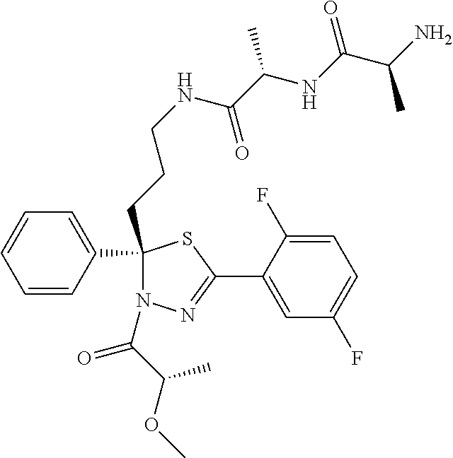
C1(CCCNC(C(NC(C(N)C)=O)C)=O)(C2=CC=CC=C2)N(C(C(OC)C)=O)N=C(C2=CC(F)=CC=C2F)S1
